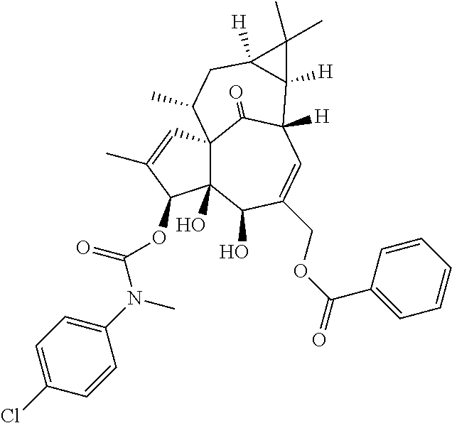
C123C(O)(C(O)C(COC(C4=CC=CC=C4)=O)=CC([H])(C1=O)C1([H])C([H])(CC2C)C1(C)C)C(OC(N(C)C1=CC=C(Cl)C=C1)=O)C(C)=C3
